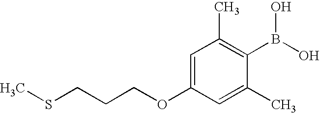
C1=C(OCCCSC)C=C(C)C(B(O)O)=C1C
